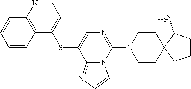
C1=NC2=C(C(SC3=CN=C(N4CCC5(CC4)CCCC5N)N4C3=NC=C4)=C1)C=CC=C2
